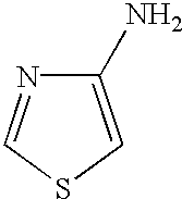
C1(N)=CSC=N1
